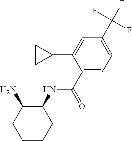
C1CCC(NC(=O)C2=CC=C(C(F)(F)F)C=C2C2CC2)C(N)C1
